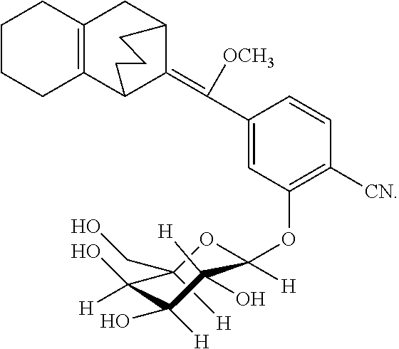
C1CCC2=C(C1)CC1CCCC2C1=C(C1=CC(OC2([H])C(O)([H])C(O)([H])C([H])(O)C(CO)([H])O2)=C([CN])C=C1)[OCH3]
